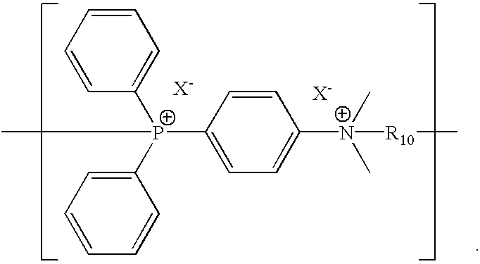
C1=CC=C([P+](C2=CC=C([N+](C)(C)[R10]C)C=C2)(C2=CC=CC=C2)C)C=C1.[X-].[X-]
